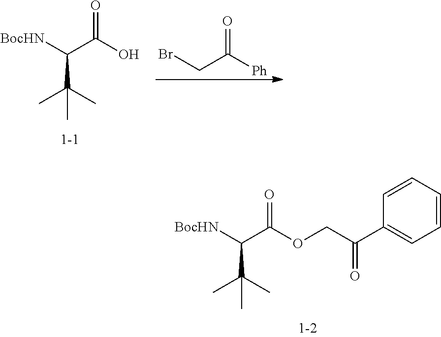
O=C(OCC(C1=CC=CC=C1)=O)C([BocHN])C(C)(C)C.O=C(O)C([BocHN])C(C)(C)C.O=C([Ph])CBr
